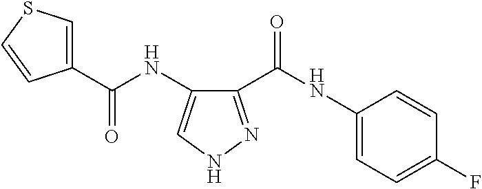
C1(C(NC2=CC=C(F)C=C2)=O)=NNC=C1NC(=O)C1=CSC=C1
